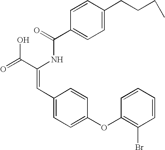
C(=O)(NC(C(=O)O)=CC1=CC=C(OC2=C(Br)C=CC=C2)C=C1)C1=CC=C(CCCC)C=C1
